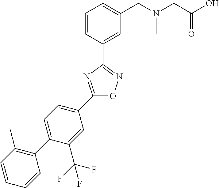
C1=CC(C2=NOC(C3=CC=C(C4=C(C)C=CC=C4)C(C(F)(F)F)=C3)=N2)=CC(CN(CC(O)=O)C)=C1
